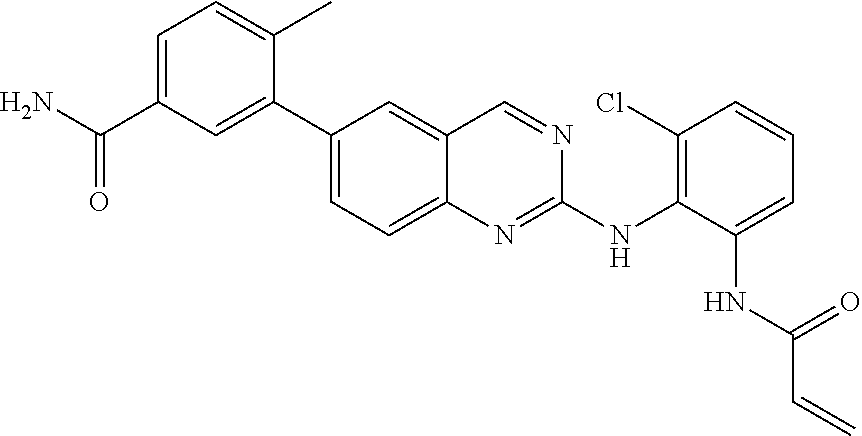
C1=C(C(N)=O)C=C(C2=CC=C3C(=C2)C=NC(NC2=C(Cl)C=CC=C2NC(C=C)=O)=N3)C(C)=C1
